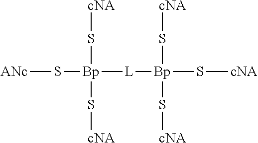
[ANc]S[Bp](S[cNA])([L][Bp](S[cNA])(S[cNA])S[cNA])S[cNA]
